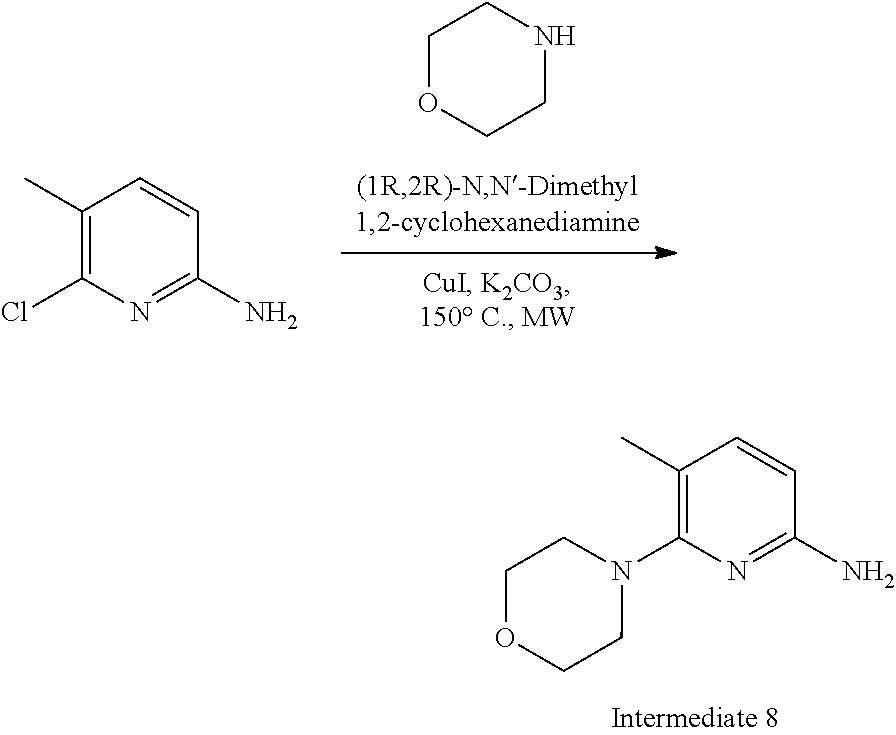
C1(N)=NC(N2CCOCC2)=C(C)C=C1.C1(N)=NC(Cl)=C(C)C=C1.C1OCCNC1
